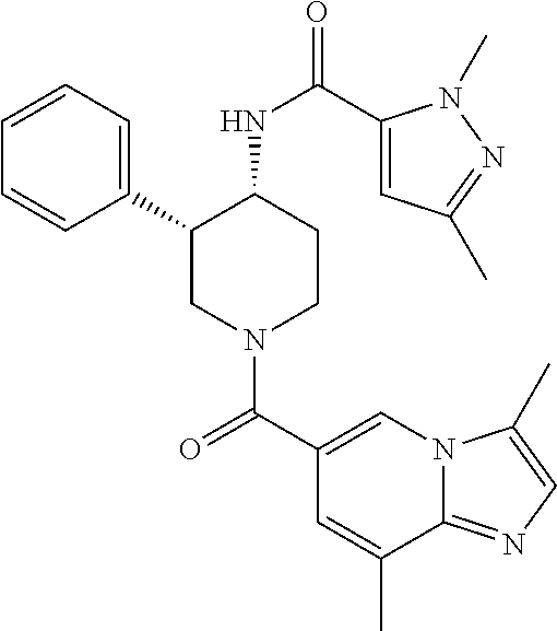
C1(C2CN(C(C3=CN4C(=NC=C4C)C(C)=C3)=O)CCC2NC(=O)C2=CC(C)=NN2C)=CC=CC=C1
